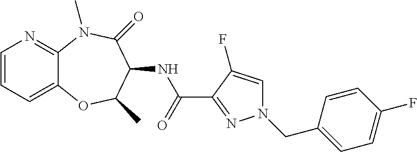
C1=CC=C2C(=N1)N(C)C(=O)C(NC(C1=NN(CC3=CC=C(F)C=C3)C=C1F)=O)C(C)O2
